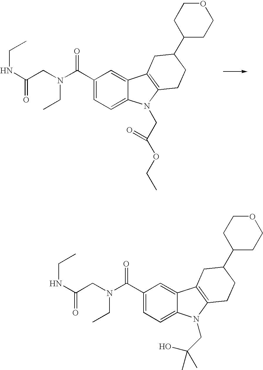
C1(C(N(CC(NCC)=O)CC)=O)=CC=C2C(=C1)C1=C(N2CC(OCC)=O)CCC(C2CCOCC2)C1.C1(C(N(CC(NCC)=O)CC)=O)=CC=C2C(=C1)C1=C(N2CC(C)(O)C)CCC(C2CCOCC2)C1
